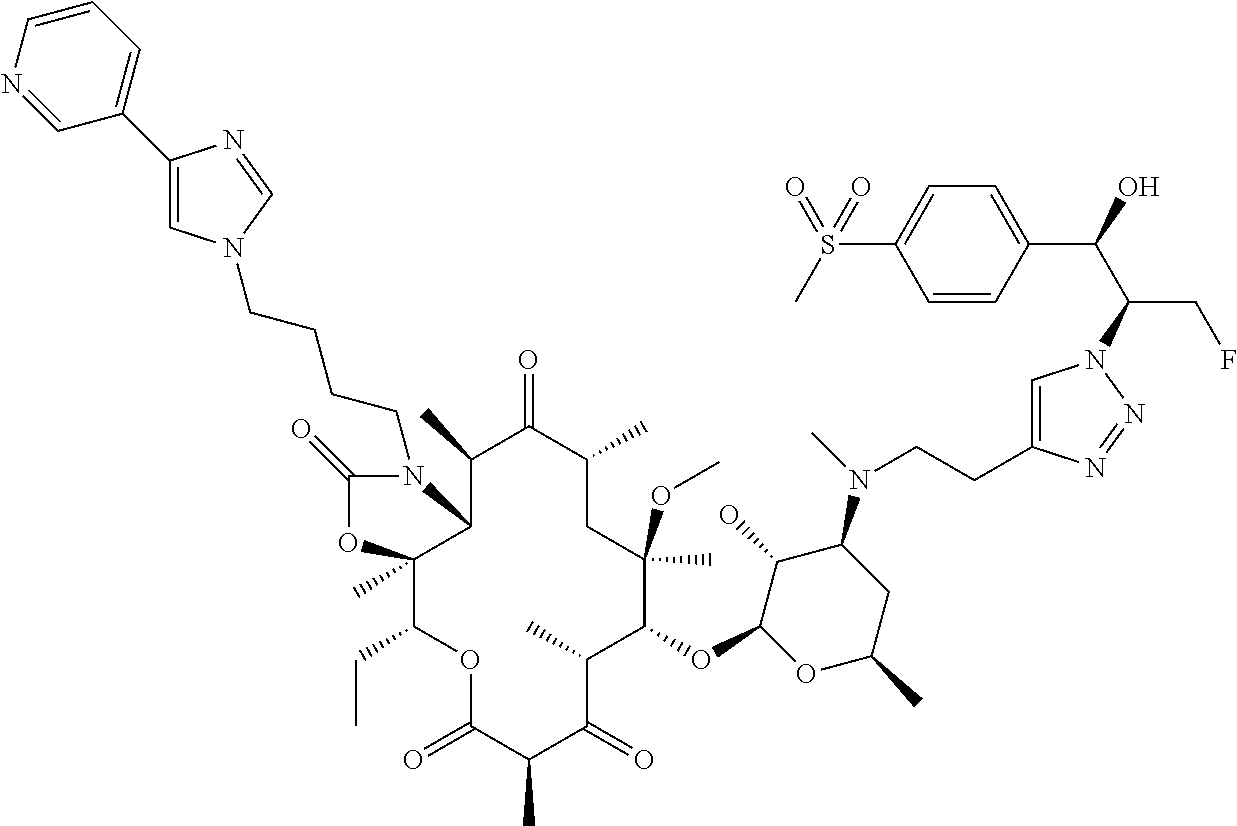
O(C1C(C)C(=O)C(C)C(=O)OC(CC)C2(C)C(C(C)C(=O)C(C)CC1(OC)C)N(CCCCN1C=C(C3=CC=CN=C3)N=C1)C(=O)O2)C1C(O)C(N(C)CCC2=CN(C(CF)C(C3=CC=C(S(C)(=O)=O)C=C3)O)N=N2)CC(C)O1
